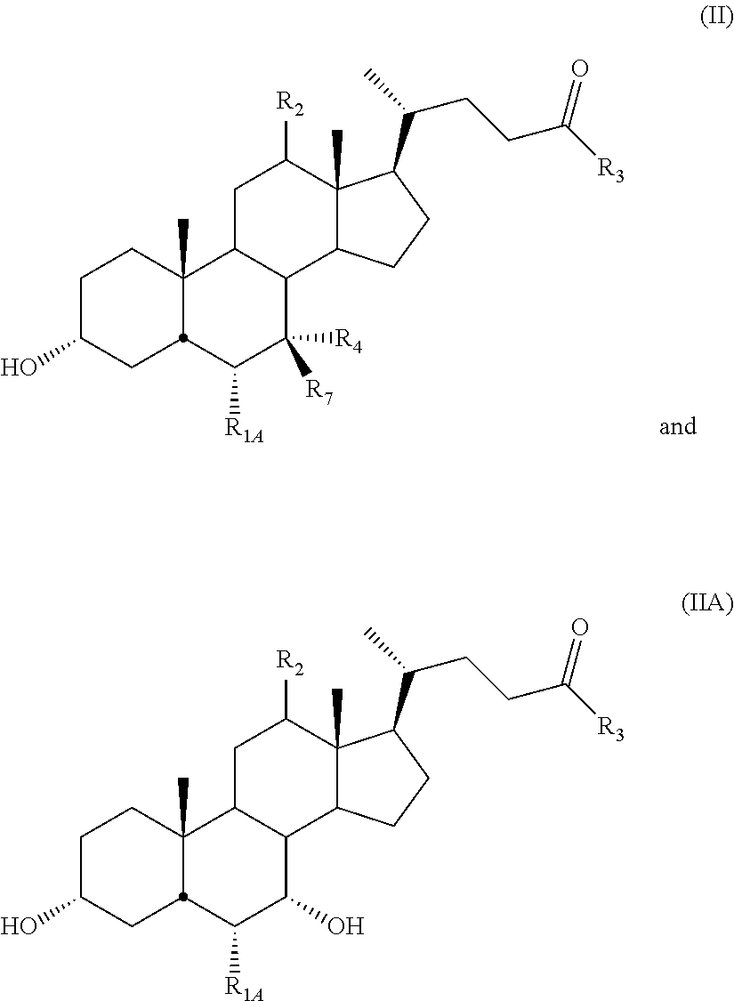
C1C(O)CC2C(C)(C1)C1C(C([R4])([R7])C2[R1A])C2C(C)(C([R2])C1)C(C(C)CCC([R3])=O)CC2.C1C(O)CC2C(C)(C1)C1C(C(O)C2[R1A])C2C(C)(C([R2])C1)C(C(C)CCC([R3])=O)CC2
